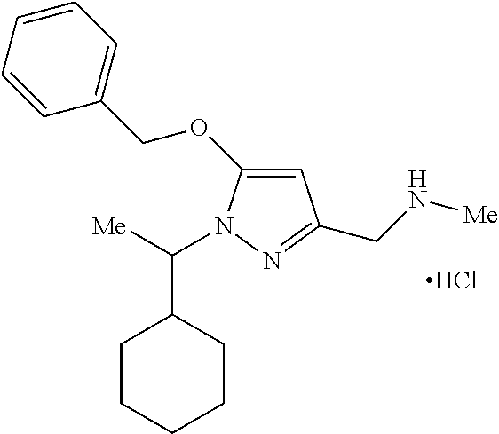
C1=C(OCC2=CC=CC=C2)N(C([Me])C2CCCCC2)N=C1CN[Me].Cl
